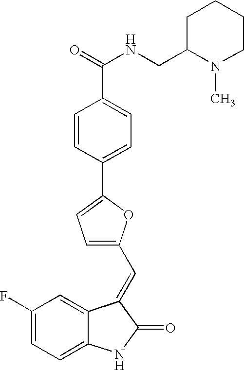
C1(F)=CC=C2C(=C1)C(=CC1=CC=C(C3=CC=C(C(=O)NCC4N(C)CCCC4)C=C3)O1)C(=O)N2
